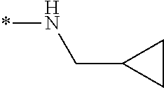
*NCC1CC1
